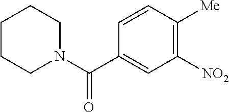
C1CCN(C(C2=CC([NO2])=C([Me])C=C2)=O)CC1
